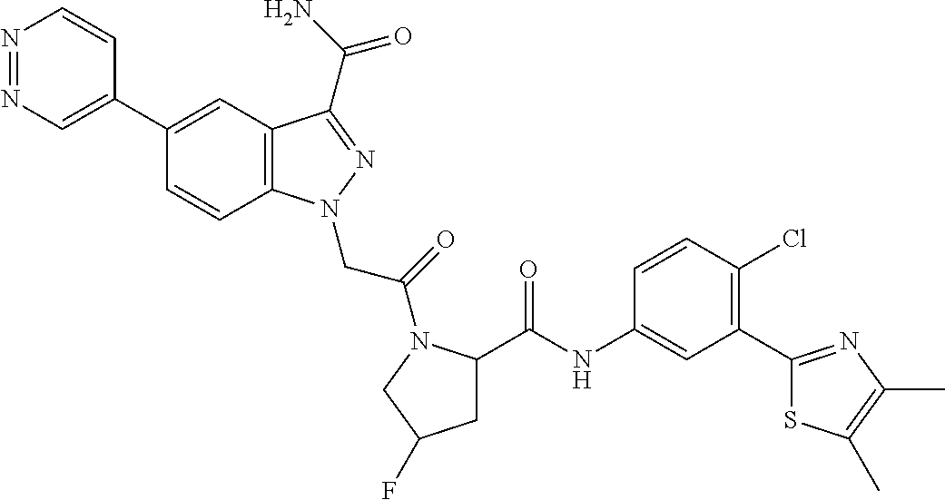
N1=NC=C(C2=CC3=C(C=C2)N(CC(=O)N2C(C(NC4=CC(C5=NC(C)=C(C)S5)=C(Cl)C=C4)=O)CC(F)C2)N=C3C(N)=O)C=C1
